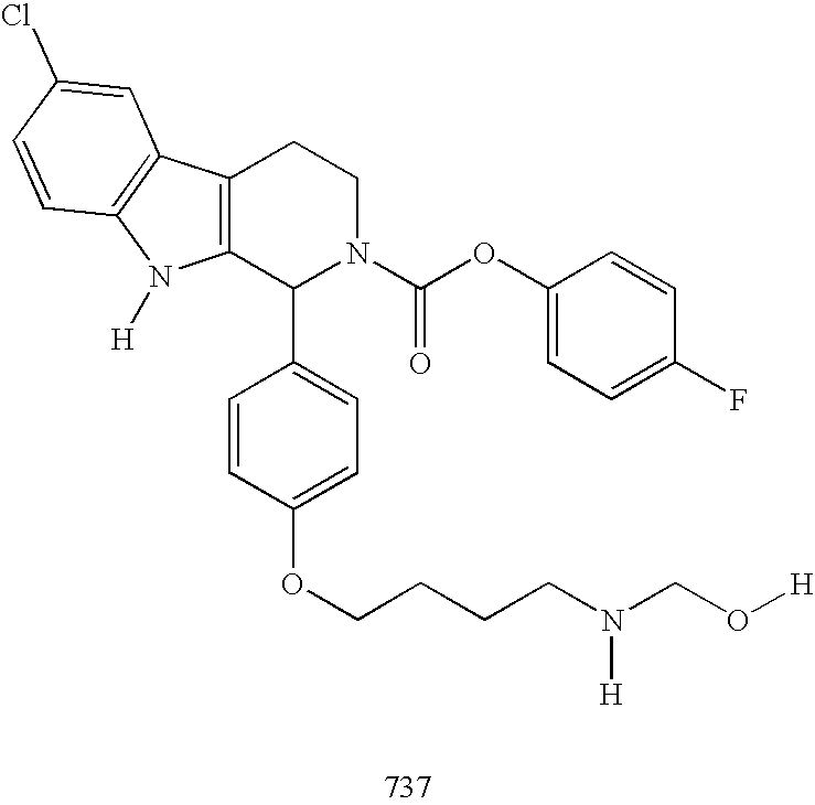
C12=C(C(C3=CC=C(OCCCCN([H])CO[H])C=C3)N(C(OC3=CC=C(F)C=C3)=O)CC1)N([H])C1=C2C=C(Cl)C=C1
